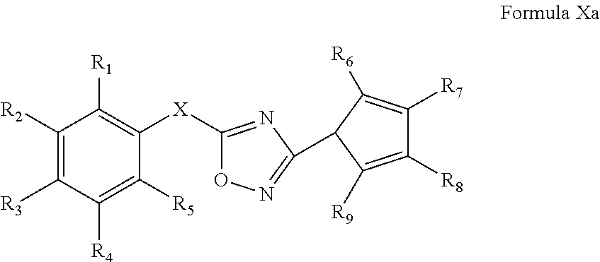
C1([R2])=C([R3])C([R4])=C([R5])C([X]C2=NC(C3C([R6])=C([R7])C([R8])=C3[R9])=NO2)=C1[R1]
